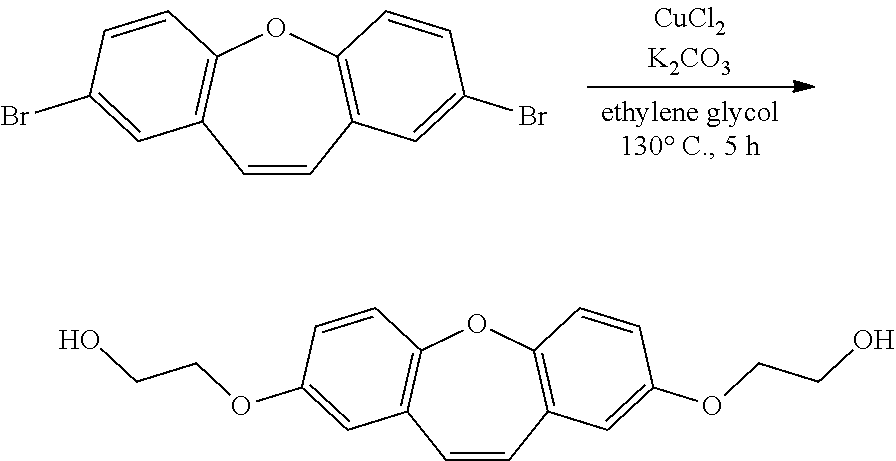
C1=CC2=C(OC3=C1C=C(Br)C=C3)C=CC(Br)=C2.C1=CC2=C(OC3=C1C=C(OCCO)C=C3)C=CC(OCCO)=C2
